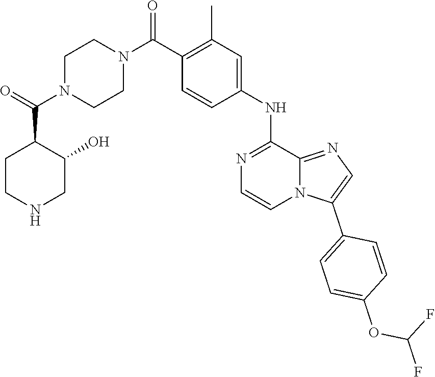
C1(C(=O)N2CCN(C(C3=C(C)C=C(NC4=NC=CN5C(C6=CC=C(OC(F)F)C=C6)=CN=C54)C=C3)=O)CC2)CCNCC1O
